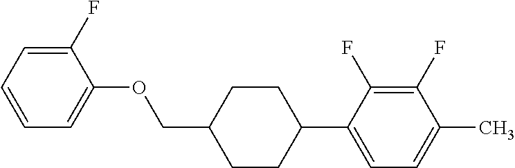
C1(F)=CC=CC=C1OCC1CCC(C2=CC=C(C)C(F)=C2F)CC1
